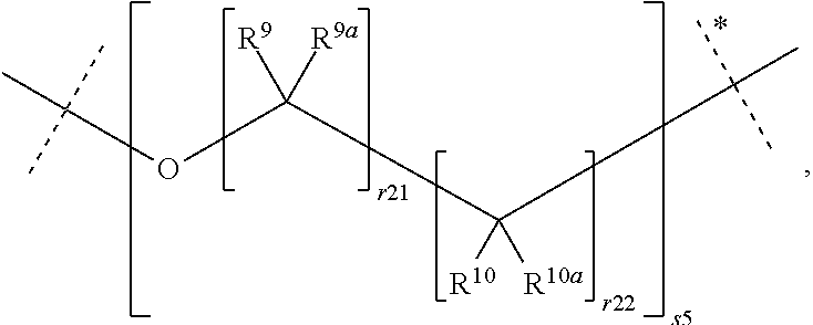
C(C([R9a])([R9])OC(C)(C)C)([R10a])([R10])C(C)(C)C
